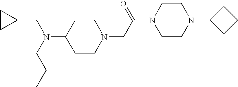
C1(N(CCC)CC2CC2)CCN(CC(N2CCN(C3CCC3)CC2)=O)CC1
